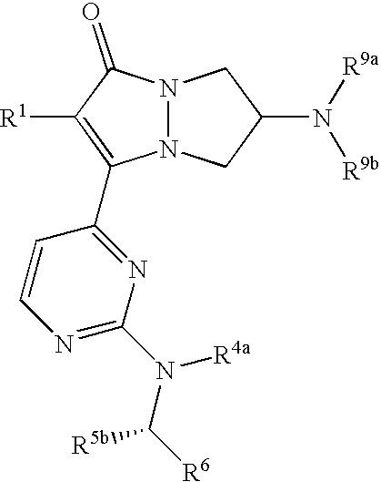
C1=CN=C(N([R4a])C([R6])[R5b])N=C1C1=C([R1])C(=O)N2N1CC(N([R9a])[R9b])C2
